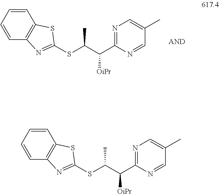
N1=C(C(C(C)SC2=NC3=C(C=CC=C3)S2)[OiPr])N=CC(C)=C1.N1=C(C(C(C)SC2=NC3=C(C=CC=C3)S2)[OiPr])N=CC(C)=C1
